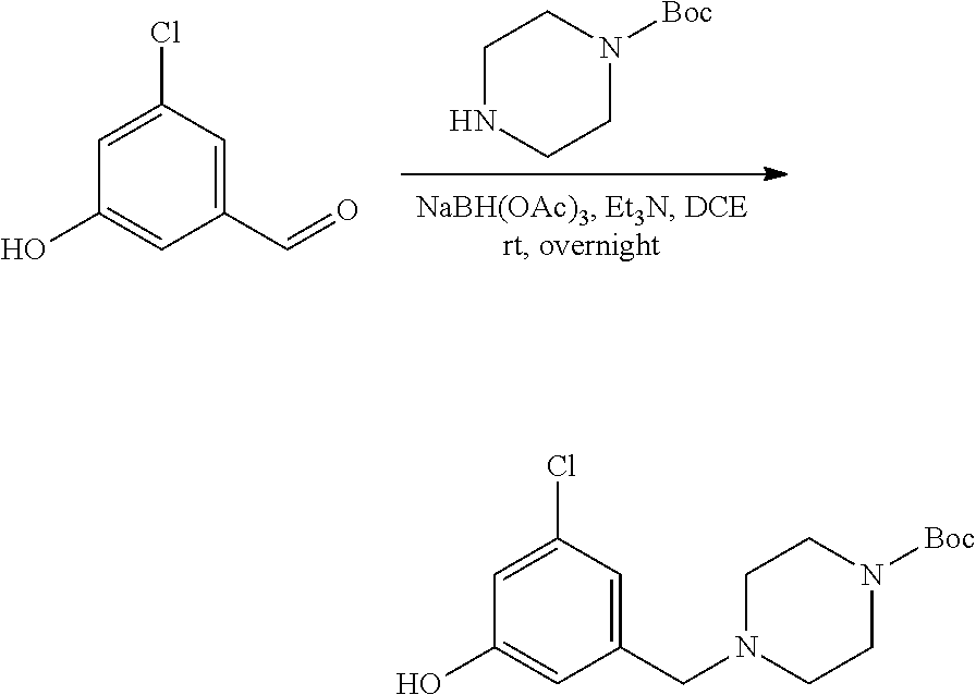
N1CCN([Boc])CC1.C1(O)=CC(C=O)=CC(Cl)=C1.C1(O)=CC(CN2CCN([Boc])CC2)=CC(Cl)=C1
